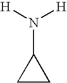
C1CC1N([H])[H]
